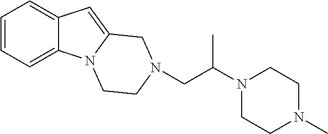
C1=CC=C2C(=C1)C=C1N2CCN(CC(N2CCN(C)CC2)C)C1
